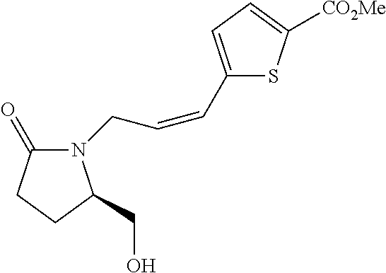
N1(CC=CC2=CC=C([CO2Me])S2)C(=O)CCC1CO
